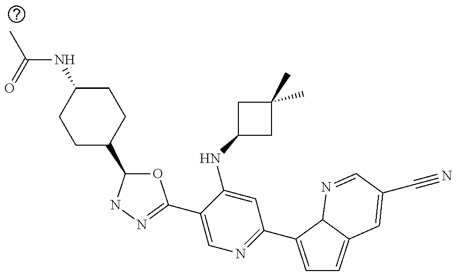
C1=C(C2=NC=C(C3=NNC(C4CCC(NC(=O)C)CC4)O3)C(NC3CC(C)(C)C3)=C2)C2C(=C1)C=C(C#N)C=N2
